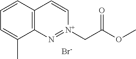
C12=C(C=CC=C1C)C=C[N+](CC(OC)=O)=N2.[Br-]
